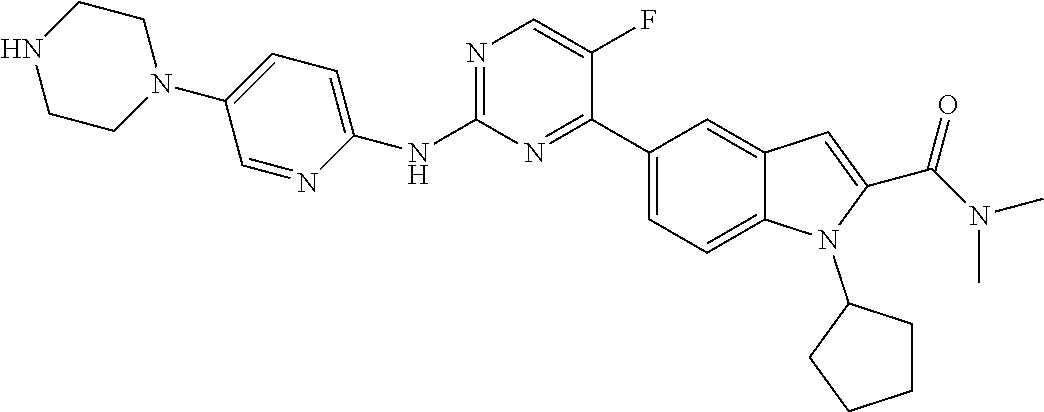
N1CCN(C2=CC=C(NC3=NC=C(F)C(C4=CC=C5C(=C4)C=C(C(N(C)C)=O)N5C4CCCC4)=N3)N=C2)CC1
